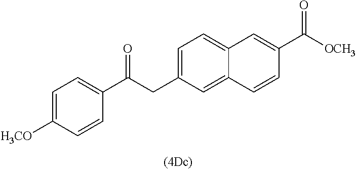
C1=C(CC(=O)C2=CC=C([H3CO])C=C2)C=C2C(=C1)C=C(C([OCH3])=O)C=C2
